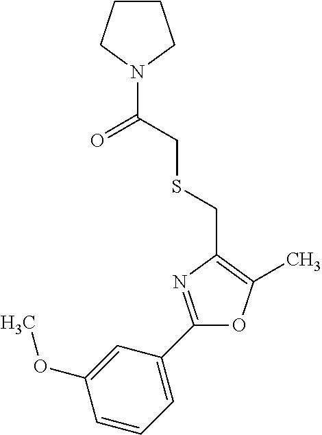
O1C(C2=CC=CC(OC)=C2)=NC(CSCC(=O)N2CCCC2)=C1C
